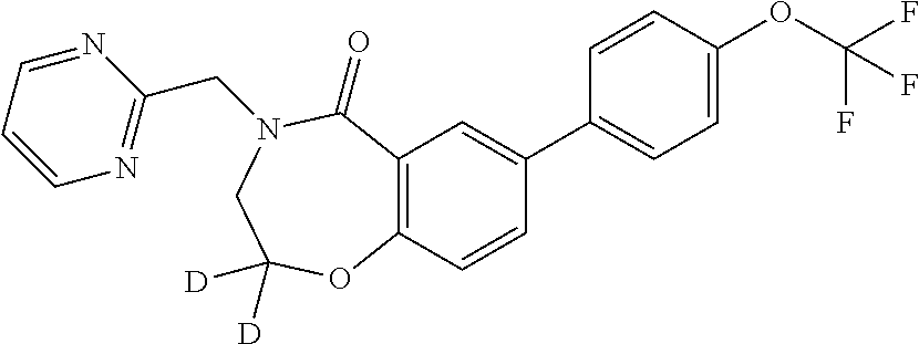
C12=C(C=CC(C3=CC=C(OC(F)(F)F)C=C3)=C1)OC([D])([D])CN(CC1=NC=CC=N1)C2=O
